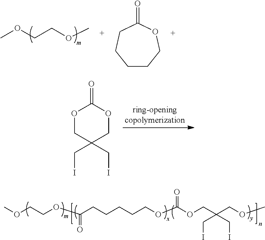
O1CC(CI)(CI)COC1=O.COCCOC.C1(=O)CCCCCO1.COCCOC(CCCCCOC(OCC(COC)(CI)CI)=O)=O
